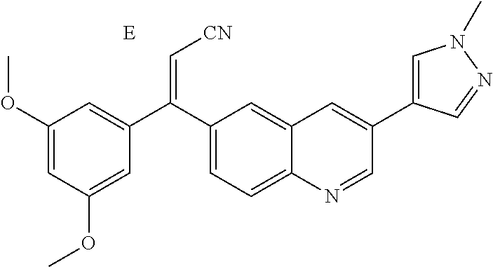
C1=C2C(=CC(C(=C[CN])C3=CC(OC)=CC(OC)=C3)=C1)C=C(C1=CN(C)N=C1)C=N2.[E]
